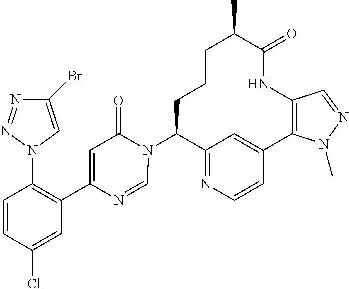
C12=NC=CC(=C1)C1=C(NC(=O)C(C)CCCC2N2C(=O)C=C(C3=C(N4C=C(Br)N=N4)C=CC(Cl)=C3)N=C2)C=NN1C
